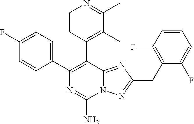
N12C(=NC(CC3=C(F)C=CC=C3F)=N1)C(C1=C(C)C(C)=NC=C1)=C(C1=CC=C(F)C=C1)N=C2N
